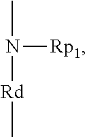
CN([Rd]C)[Rp1]
